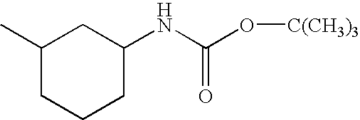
CC1CCCC(NC(=O)O[C(CH3)3])C1
